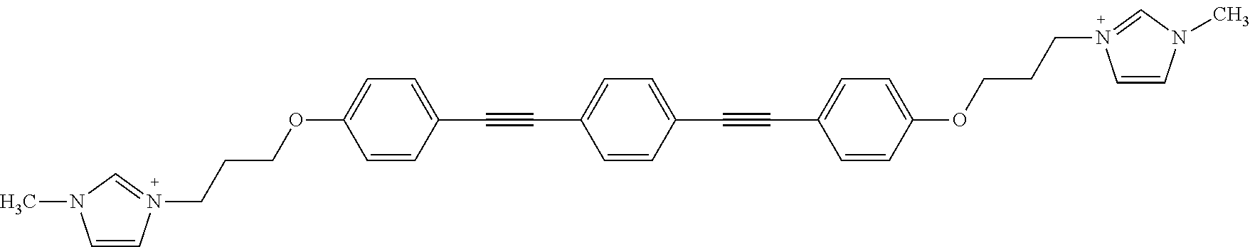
C1=CN(CCCOC2=CC=C(C#CC3=CC=C(C#CC4=CC=C(OCCCN5=CN(C)C=C5)C=C4)C=C3)C=C2)=CN1C
